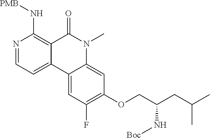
N1=CC=C2C(=C1N[PMB])C(=O)N(C)C1=CC(OCC(CC(C)C)N[Boc])=C(F)C=C21
